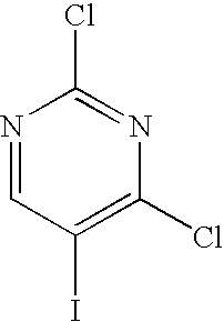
N1=CC(I)=C(Cl)N=C1Cl
